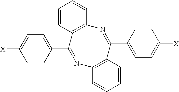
C1=CC2=C(C=C1)N=C(C1=CC=C([X])C=C1)C1=C(N=C2C2=CC=C([X])C=C2)C=CC=C1
